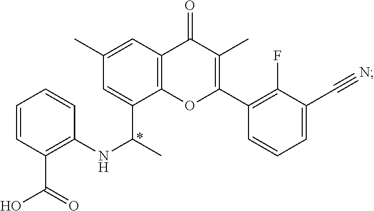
C12=C(C(C(C)NC3=C(C(O)=O)C=CC=C3)=CC(C)=C1)OC(C1=C(F)C(C#N)=CC=C1)=C(C)C2=O
